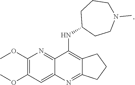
C12=C(NC3CCN(C)CCC3)C3=NC(OC)=C(OC)C=C3N=C1CCC2
